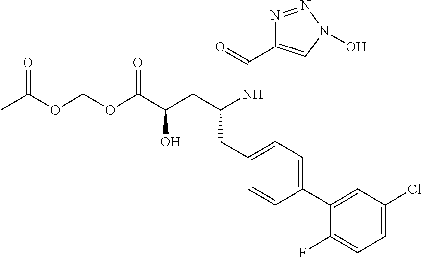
CC(OCOC(C(CC(CC1=CC=C(C2=CC(Cl)=CC=C2F)C=C1)NC(=O)C1=CN(O)N=N1)O)=O)=O
